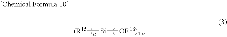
[(R15][Si][OR16)4-a]
